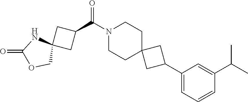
N1(C(C2CC3(C2)NC(=O)OC3)=O)CCC2(CC1)CC(C1=CC=CC(C(C)C)=C1)C2
